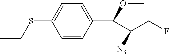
C1=CC(C(C(CF)[N3])OC)=CC=C1SCC
